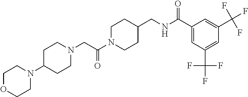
N1(CC(N2CCC(CNC(C3=CC(C(F)(F)F)=CC(C(F)(F)F)=C3)=O)CC2)=O)CCC(N2CCOCC2)CC1
